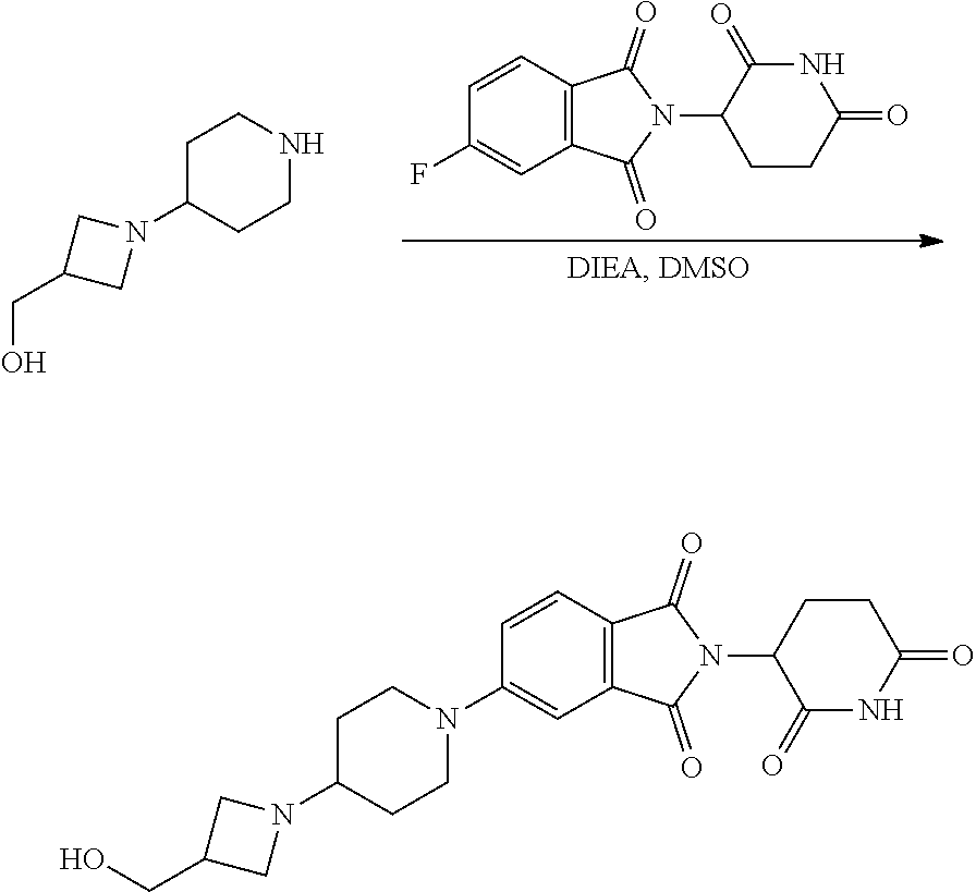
C1C(CO)CN1C1CCNCC1.FC1=CC2=C(C=C1)C(=O)N(C1C(=O)NC(=O)CC1)C2=O.C1(CO)CN(C2CCN(C3=CC4=C(C=C3)C(=O)N(C3C(=O)NC(=O)CC3)C4=O)CC2)C1
